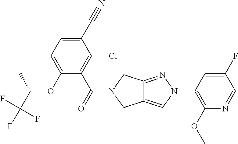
C12=CN(C3=C(OC)N=CC(F)=C3)N=C1CN(C(=O)C1=C(Cl)C(C#N)=CC=C1OC(C(F)(F)F)C)C2
